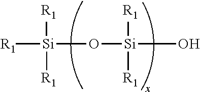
[R1][Si]([R1])(O[Si]([R1])(O)[R1])[R1]
